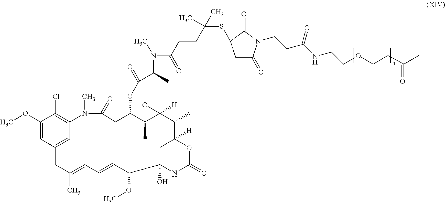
C1(OC)=CC2=CC(=C1Cl)N(C)C(=O)CC(OC(=O)C(C)N(C)C(=O)CCC(C)(C)SC1CC(=O)N(CCC(=O)NCCOCCC(=O)C)C1=O)C1(C)C([H])(O1)C(C)C1([H])CC(O)(NC(=O)O1)C(OC)C=CC=C(C)C2
